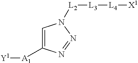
C1=C([A1][Y1])N=NN1[L2][L3][L4][X1]
